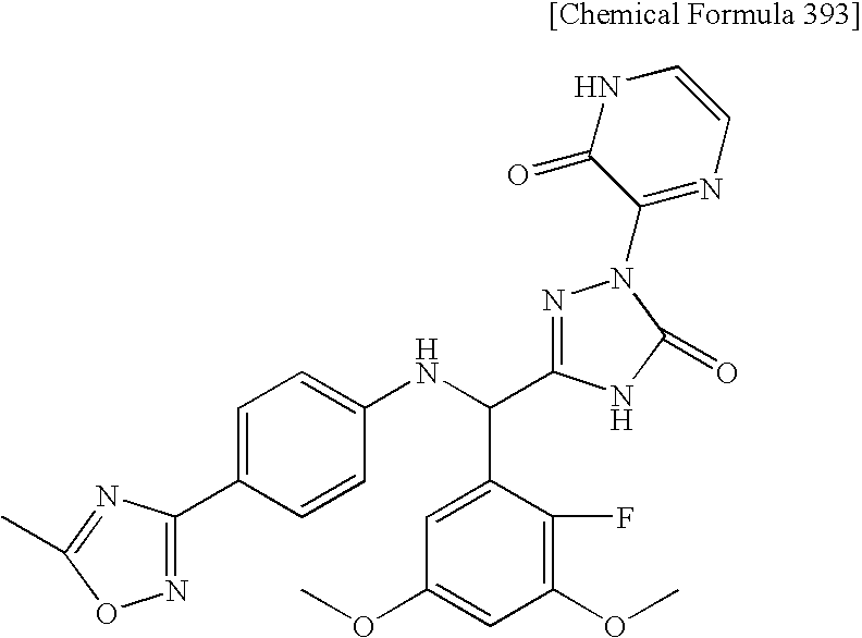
C1(C2=NOC(C)=N2)=CC=C(NC(C2=CC(OC)=CC(OC)=C2F)C2=NN(C3=NC=CNC3=O)C(=O)N2)C=C1
